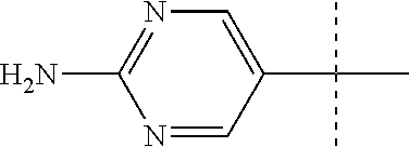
NC1=NC=C(C(C)(C)C)C=N1
